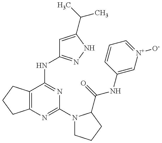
C12=C(C(NC3=NNC(C(C)C)=C3)=NC(N3CCCC3C(=O)NC3=C[N+]([O-])=CC=C3)=N1)CCC2
